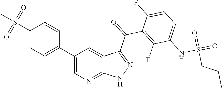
C1(S(C)(=O)=O)=CC=C(C2=CN=C3C(=C2)C(C(=O)C2=C(F)C(NS(=O)(=O)CCC)=CC=C2F)=NN3)C=C1
